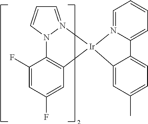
C1=N2N(C=C1)C1=C(C=C(F)C=C1F)[Ir]21N2=CC=CC=C2C2=CC=C(C)C=C12
